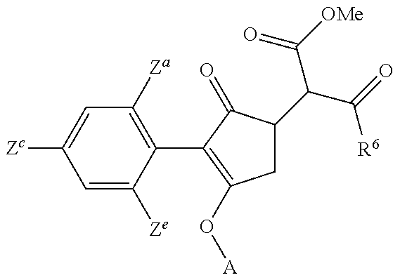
C1=C([Ze])C(C2=C(O[A])CC(C(C([R6])=O)C([OMe])=O)C2=O)=C([Za])C=C1[Zc]
